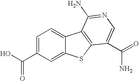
C12=CC=C(C(O)=O)C=C1SC1=C2C(N)=NC=C1C(=O)N
